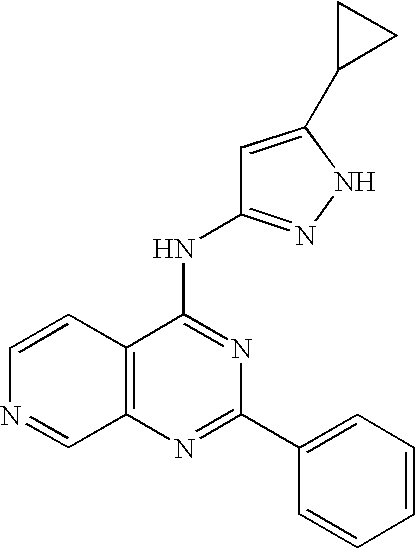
N1=C(C2=CC=CC=C2)N=C(NC2=NNC(C3CC3)=C2)C2=C1C=NC=C2
